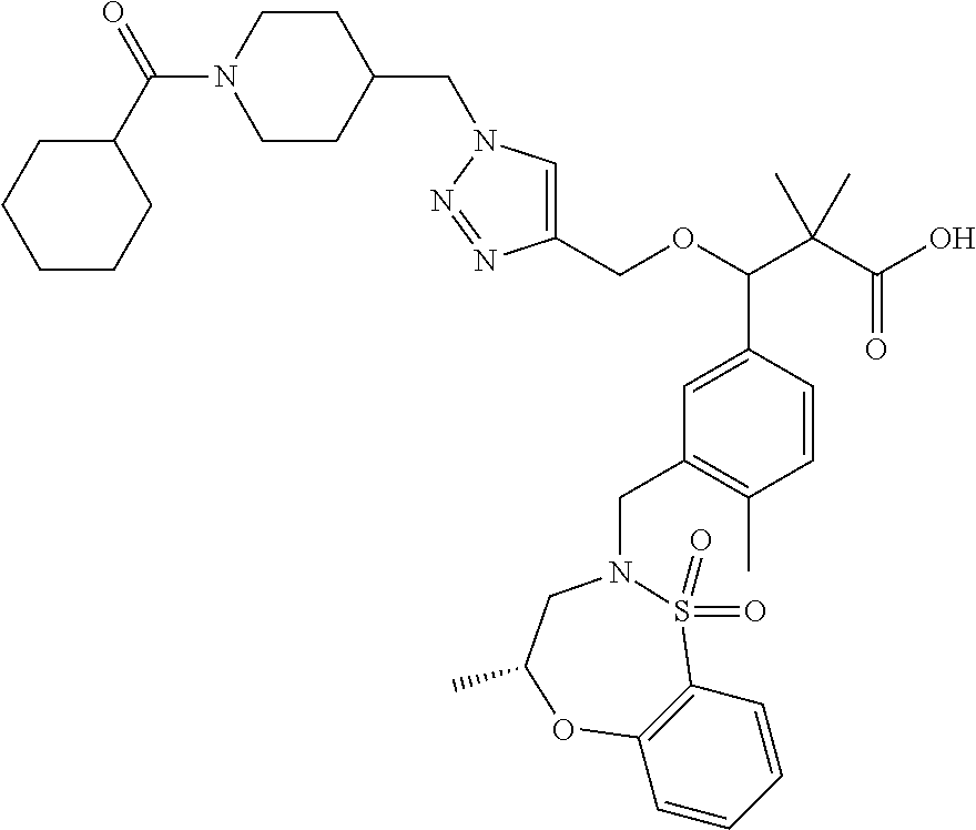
C1(COC(C(C(O)=O)(C)C)C2=CC(CN3S(=O)(=O)C4=C(C=CC=C4)OC(C)C3)=C(C)C=C2)=CN(CC2CCN(C(=O)C3CCCCC3)CC2)N=N1
